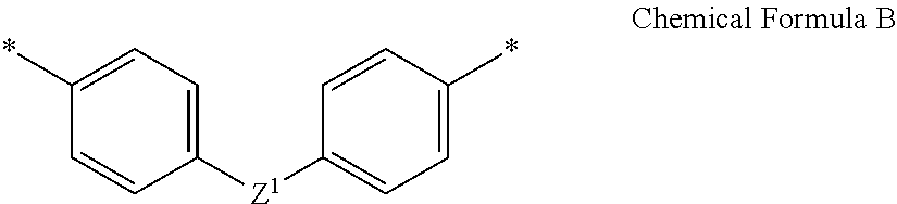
C1([Z1]C2=CC=C(*)C=C2)=CC=C(*)C=C1
